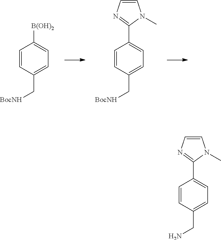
C1=CC(C[BocNH])=CC=C1[B(OH)2].C1=CC(C[BocNH])=CC=C1C1=NC=CN1C.C1=CC(CN)=CC=C1C1=NC=CN1C
